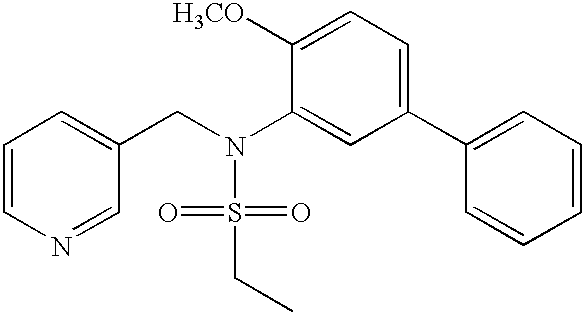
C1=CN=CC(CN(S(=O)(=O)CC)C2=CC(C3=CC=CC=C3)=CC=C2[H3CO])=C1
